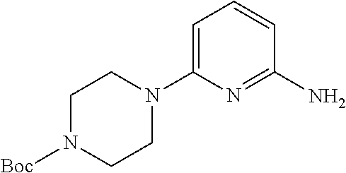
C1=C(N2CCN([Boc])CC2)N=C(N)C=C1
